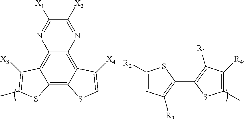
C1(C2=C([R1])C([R4])=C(C)S2)=C([R3])C(C2=C([X4])C3=C4C(=C5C(=C3S2)SC(C)=C5[X3])N=C([X1])C([X2])=N4)=C([R2])S1
